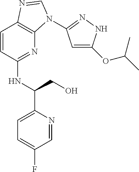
C1=CC(NC(CO)C2=CC=C(F)C=N2)=NC2=C1N=CN2C1=NNC(OC(C)C)=C1
